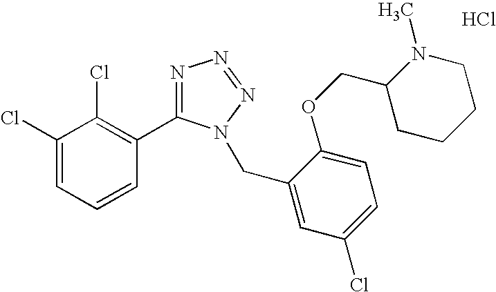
C1(Cl)=CC=CC(C2=NN=NN2CC2=CC(Cl)=CC=C2OCC2CCCCN2C)=C1Cl.Cl
